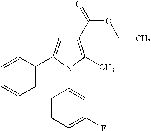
C1(C)=C(C(OCC)=O)C=C(C2=CC=CC=C2)N1C1=CC(F)=CC=C1
